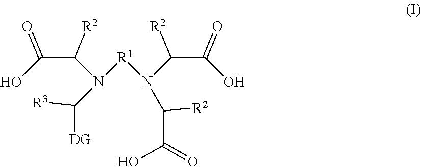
C(C(N([R1]N(C(C(O)=O)[R2])C([R2])C(O)=O)C([R3])[DG])[R2])(O)=O
